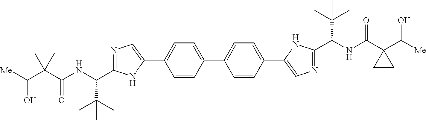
C1(C(NC(C(C)(C)C)C2=NC=C(C3=CC=C(C4=CC=C(C5=CN=C(C(NC(C6(C([Me])O)CC6)=O)C(C)(C)C)N5)C=C4)C=C3)N2)=O)(C(O)[Me])CC1
